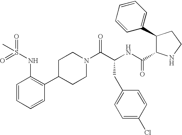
C1=CC=CC(C2CCN(C(C(CC3=CC=C(Cl)C=C3)NC(=O)C3C(C4=CC=CC=C4)CCN3)=O)CC2)=C1NS(C)(=O)=O
